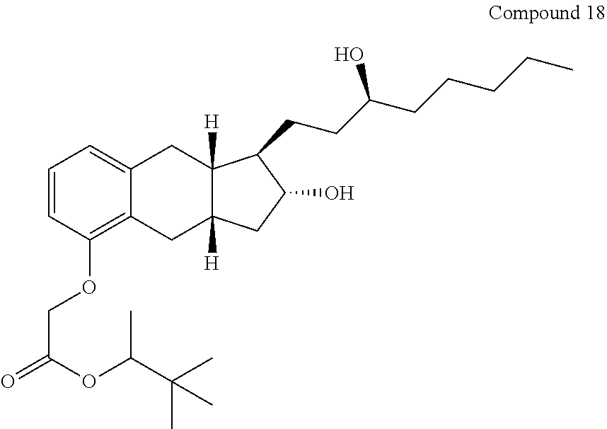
C1=CC(OCC(=O)OC(C)C(C)(C)C)=C2C(=C1)CC1([H])C([H])(C2)CC(O)C1CCC(CCCCC)O
